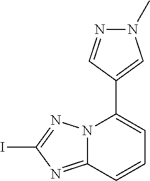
N1(C)N=CC(C2=CC=CC3=NC(I)=NN23)=C1
